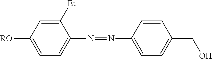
C1([Et])=CC([RO])=CC=C1N=NC1=CC=C(CO)C=C1
